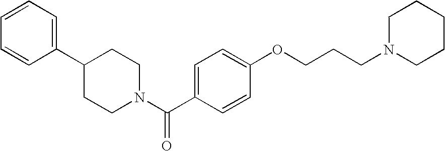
C1(C2CCN(C(C3=CC=C(OCCCN4CCCCC4)C=C3)=O)CC2)=CC=CC=C1
